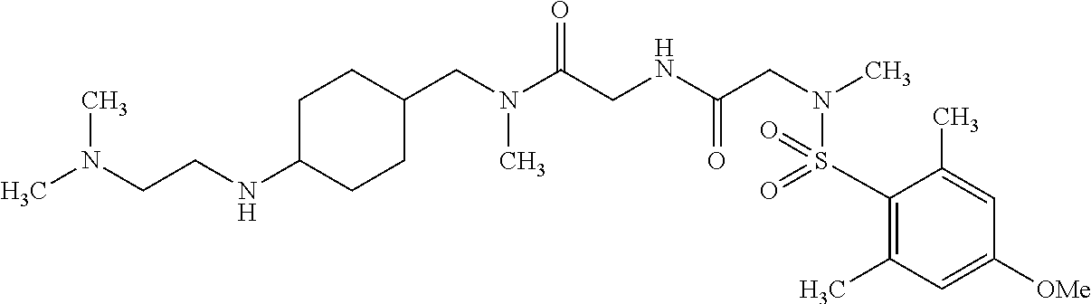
C1(NCCN(C)C)CCC(CN(C(CNC(CN(C)S(C2=C(C)C=C([OMe])C=C2C)(=O)=O)=O)=O)C)CC1
